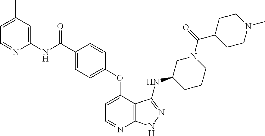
C1(C)=CC=NC(NC(C2=CC=C(OC3=CC=NC4=C3C(NC3CCCN(C(=O)C5CCN(C)CC5)C3)=NN4)C=C2)=O)=C1
